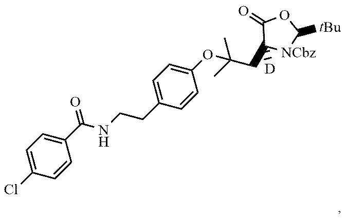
C(C1=CC=C(OC(C)(C)CC2([D])[NCbz]C([tBu])OC2=O)C=C1)CNC(C1=CC=C(Cl)C=C1)=O
